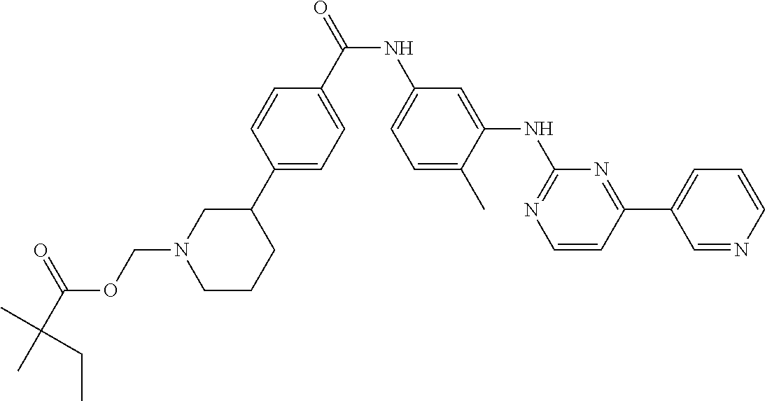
C(C(OCN1CCCC(C2=CC=C(C(NC3=CC=C(C)C(NC4=NC=CC(C5=CC=CN=C5)=N4)=C3)=O)C=C2)C1)=O)(C)(C)CC
